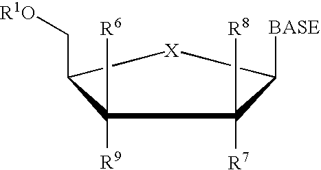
C1([R9])([R6])C(C[R1O])[X]C([BASE])C1([R8])[R7]
